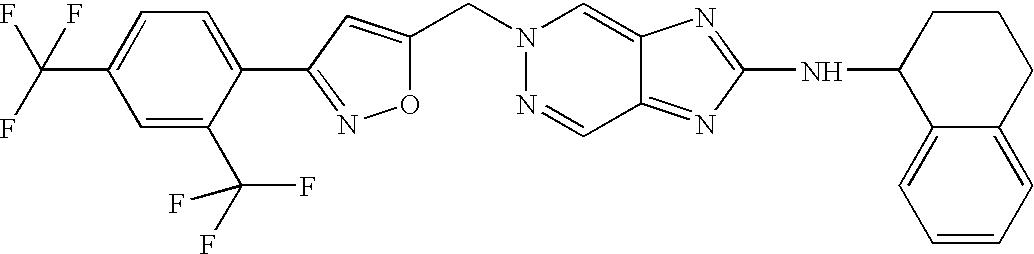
C(C1=CC(C2=CC=C(C(F)(F)F)C=C2C(F)(F)F)=NO1)N1N=CC2=NC(NC3C4=CC=CC=C4CCC3)=NC2=C1
